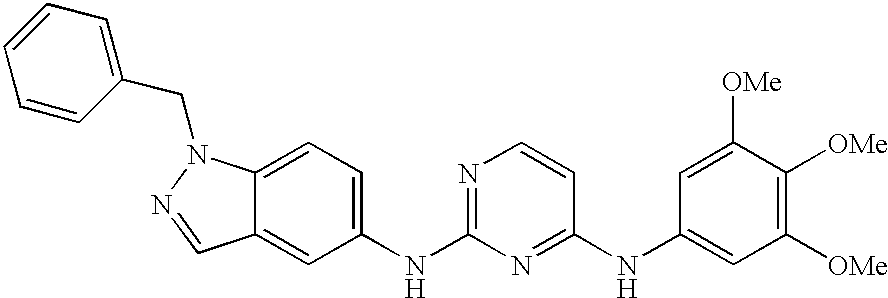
C1([OMe])=C([OMe])C=C(NC2=NC(NC3=CC=C4C(=C3)C=NN4CC3=CC=CC=C3)=NC=C2)C=C1[OMe]
